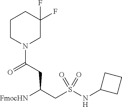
[FmocHN]C(CS(NC1CCC1)(=O)=O)CC(N1CC(F)(F)CCC1)=O
